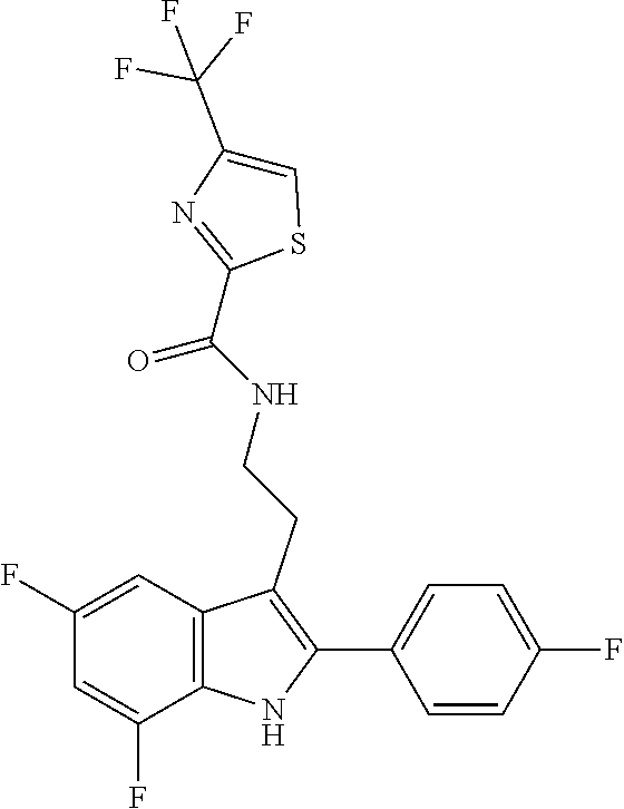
N1=C(C(NCCC2=C(C3=CC=C(F)C=C3)NC3=C2C=C(F)C=C3F)=O)SC=C1C(F)(F)F
